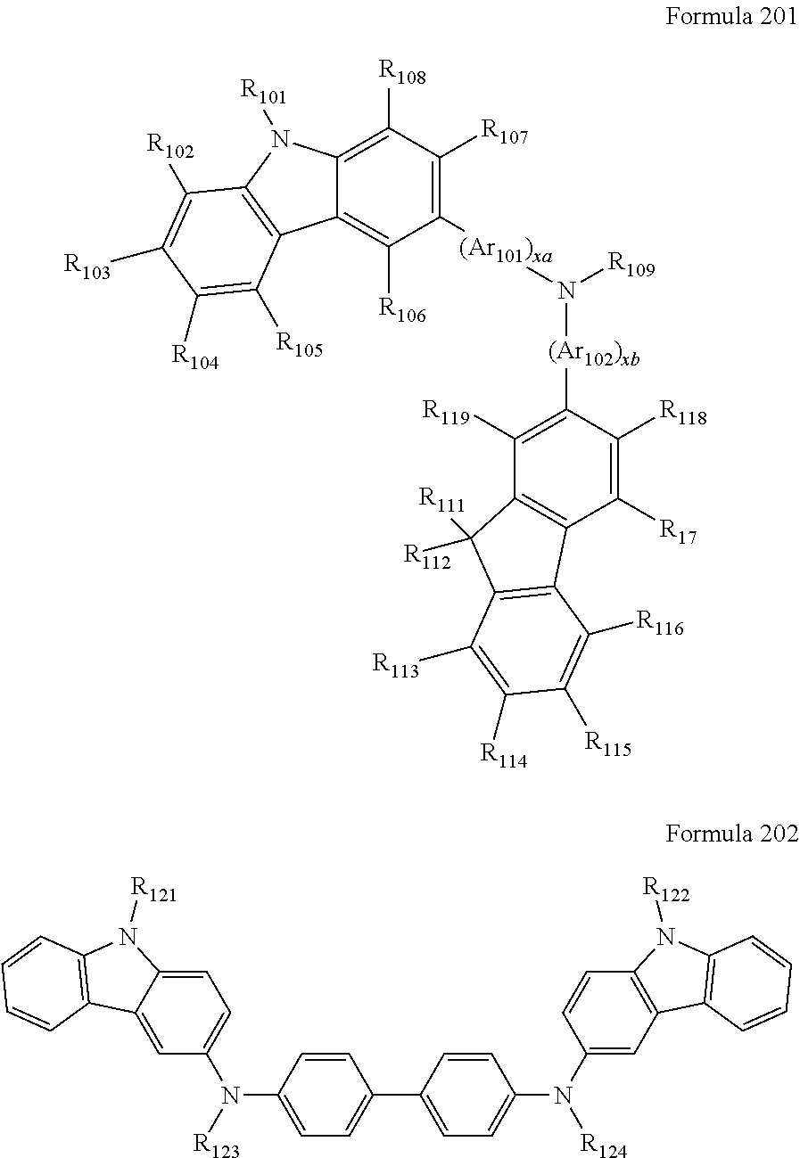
C12=C([R106])C([(Ar101)xa]N([(Ar102)xb]C3=C([R119])C4=C(C([R17])=C3[R118])C3=C(C4([R111])[R112])C([R113])=C([R114])C([R115])=C3[R116])[R109])=C([R107])C([R108])=C1N([R101])C1=C2C([R105])=C([R104])C([R103])=C1[R102].C1=CC(N(C2=CC=C3C(=C2)C2=C(N3[R121])C=CC=C2)[R123])=CC=C1C1=CC=C(N([R124])C2=CC3=C(C=C2)N([R122])C2=C3C=CC=C2)C=C1
